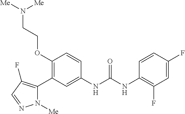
C1(OCCN([Me])[Me])=C(C2=C(F)C=NN2[Me])C=C(NC(=O)NC2=C(F)C=C(F)C=C2)C=C1
